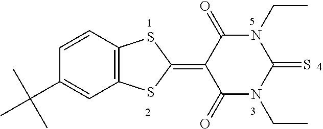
C1=CC2=C(C=C1C(C)(C)C)SC(=C1C(=O)N(CC)C(=S)N(CC)C1=O)S2
